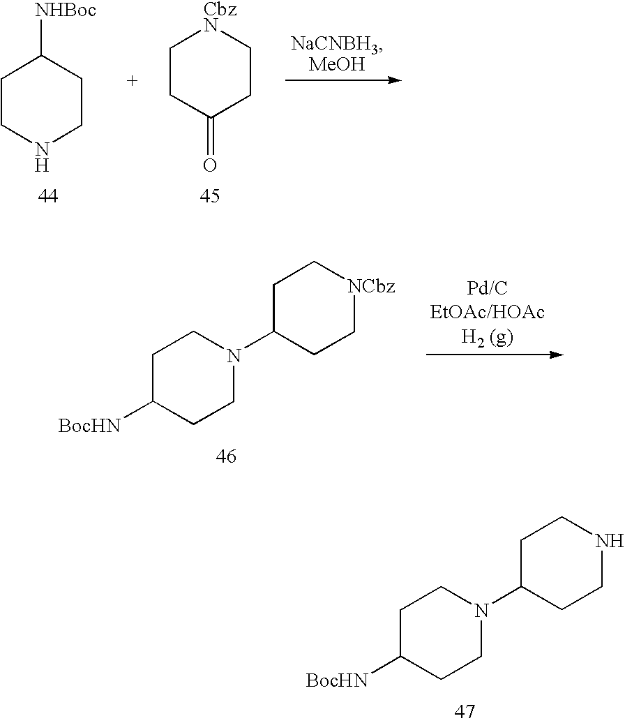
C1C([BocHN])CCN(C2CC[NCbz]CC2)C1.C1C([BocHN])CCN(C2CCNCC2)C1.C1CNCCC1[NHBoc].C1CC(=O)CC[CbzN]1
